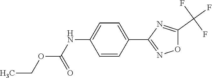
C1=C(C2=NOC(C(F)(F)F)=N2)C=CC(NC(OCC)=O)=C1
